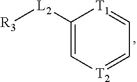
C1=[T1]C([L2][R3])=C[T2]=C1
